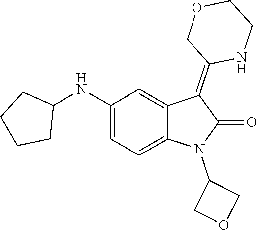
C1(NC2CCCC2)=CC=C2C(=C1)C(=C1NCCOC1)C(=O)N2C1COC1
